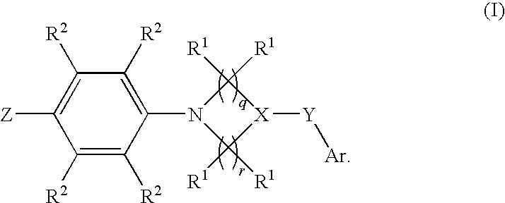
C1([R2])=C([R2])C(N2C([R1])([R1])[X]([Y][Ar])C2([R1])[R1])=C([R2])C([R2])=C1[Z]
